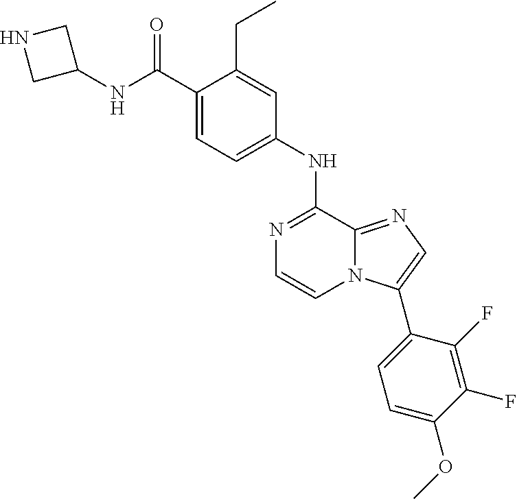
C(C1=CC=C(NC2=NC=CN3C2=NC=C3C2=CC=C(OC)C(F)=C2F)C=C1CC)(=O)NC1CNC1
